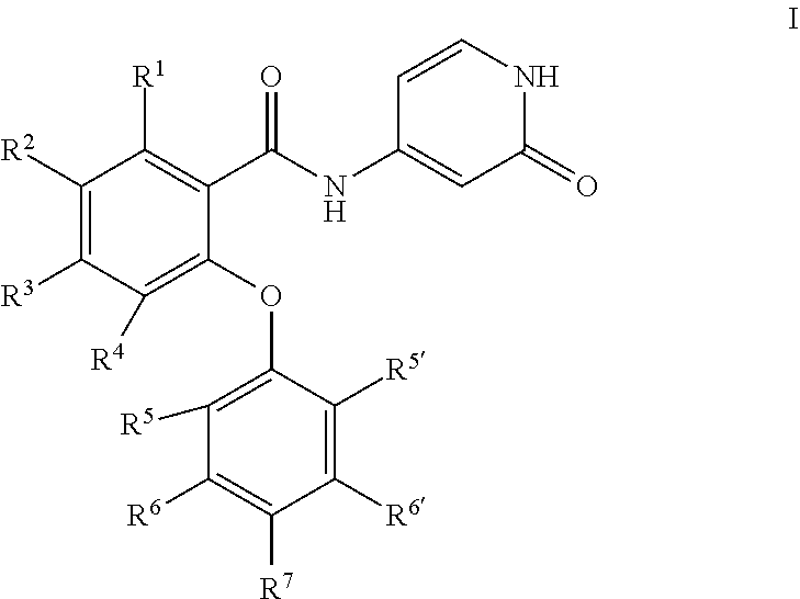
C1(NC(C2=C([R1])C([R2])=C([R3])C([R4])=C2OC2=C([R5])C([R6])=C([R7])C([R6])=C2[R5])=O)=CC(=O)NC=C1
